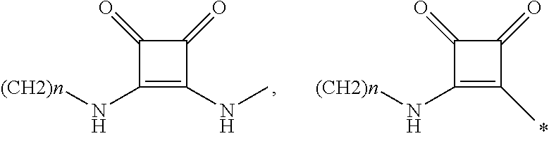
C1(=O)C(N[(CH2)n])=C(NC)C1=O.C1(=O)C(N[(CH2)n])=C(C)C1=O
